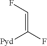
C(=CF)([Pyd])F
